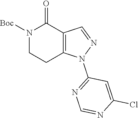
C1(=O)N([Boc])CCC2=C1C=NN2C1=NC=NC(Cl)=C1
